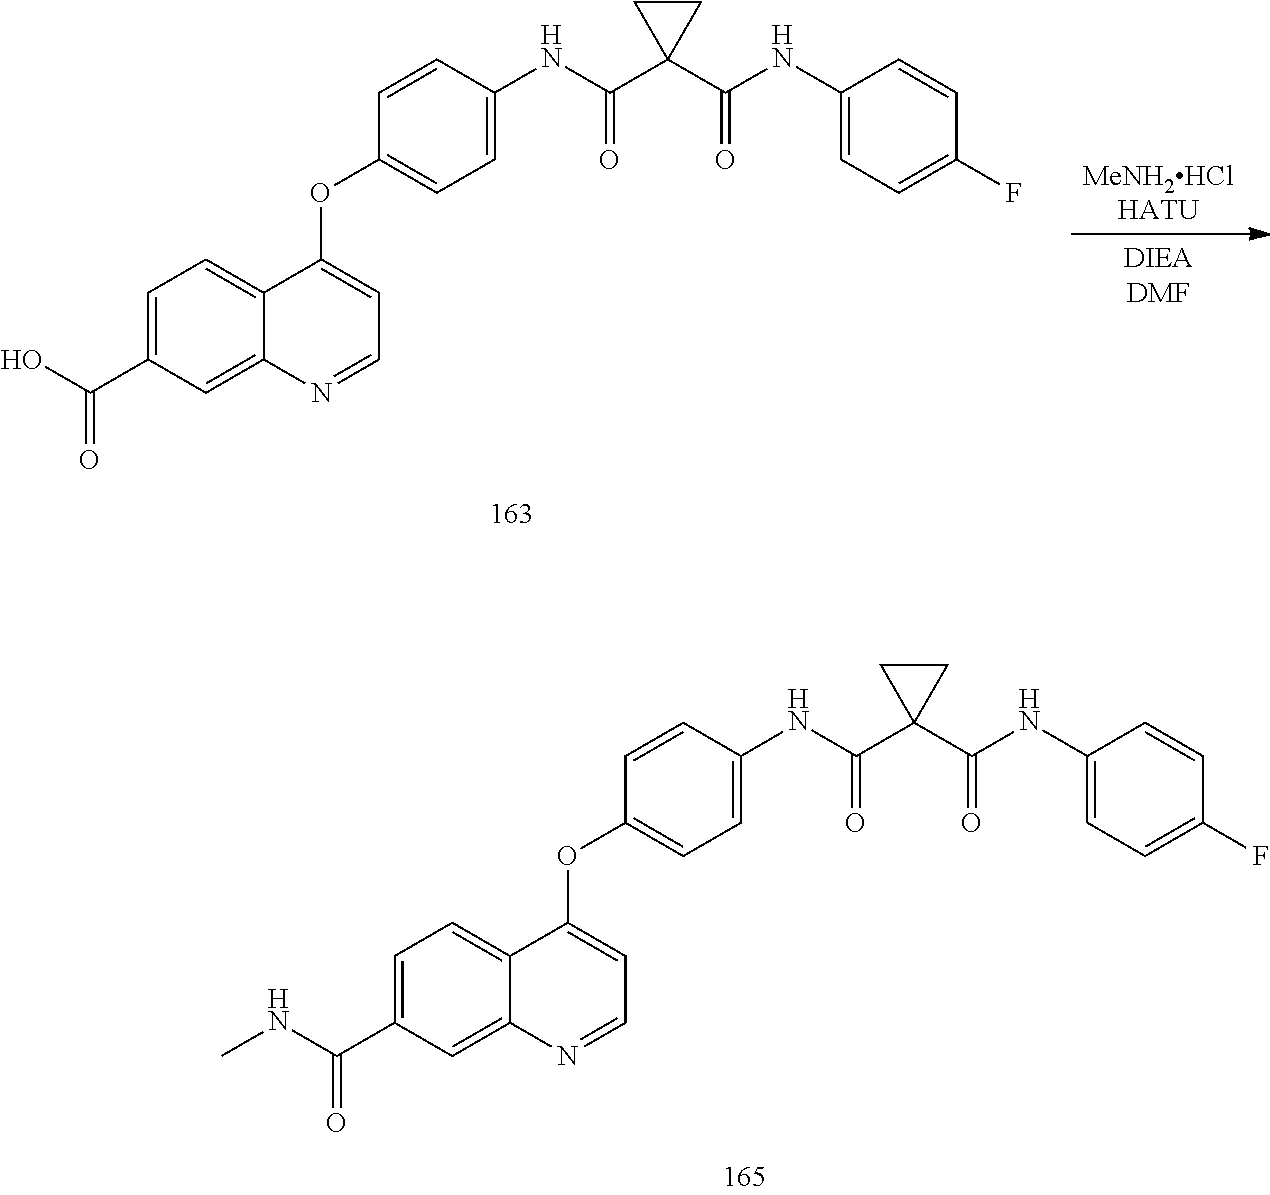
[MeNH2HClHATU].[DIEADMF].C1(OC2=CC=NC3=CC(C(=O)O)=CC=C32)=CC=C(NC(C2(C(=O)NC3=CC=C(F)C=C3)CC2)=O)C=C1.C1(OC2=CC=NC3=CC(C(=O)NC)=CC=C32)=CC=C(NC(C2(C(=O)NC3=CC=C(F)C=C3)CC2)=O)C=C1
